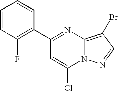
C1(C2=C(F)C=CC=C2)=NC2=C(Br)C=NN2C(Cl)=C1
